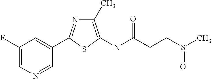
C1(F)=CN=CC(C2=NC(C)=C(NC(=O)CCS(C)=O)S2)=C1
